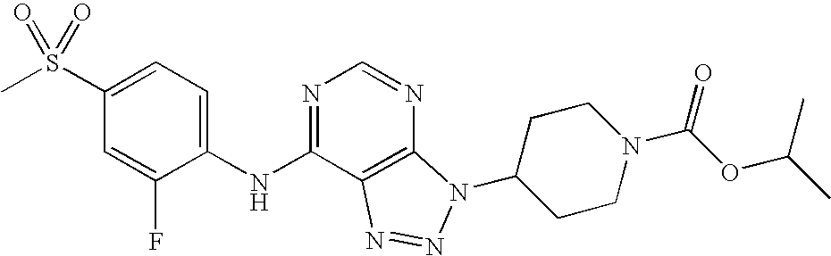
C1(S(C)(=O)=O)=CC=C(NC2=NC=NC3=C2N=NN3C2CCN(C(OC(C)C)=O)CC2)C(F)=C1
